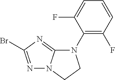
C1(N2C3=NC(Br)=NN3CC2)=C(F)C=CC=C1F
